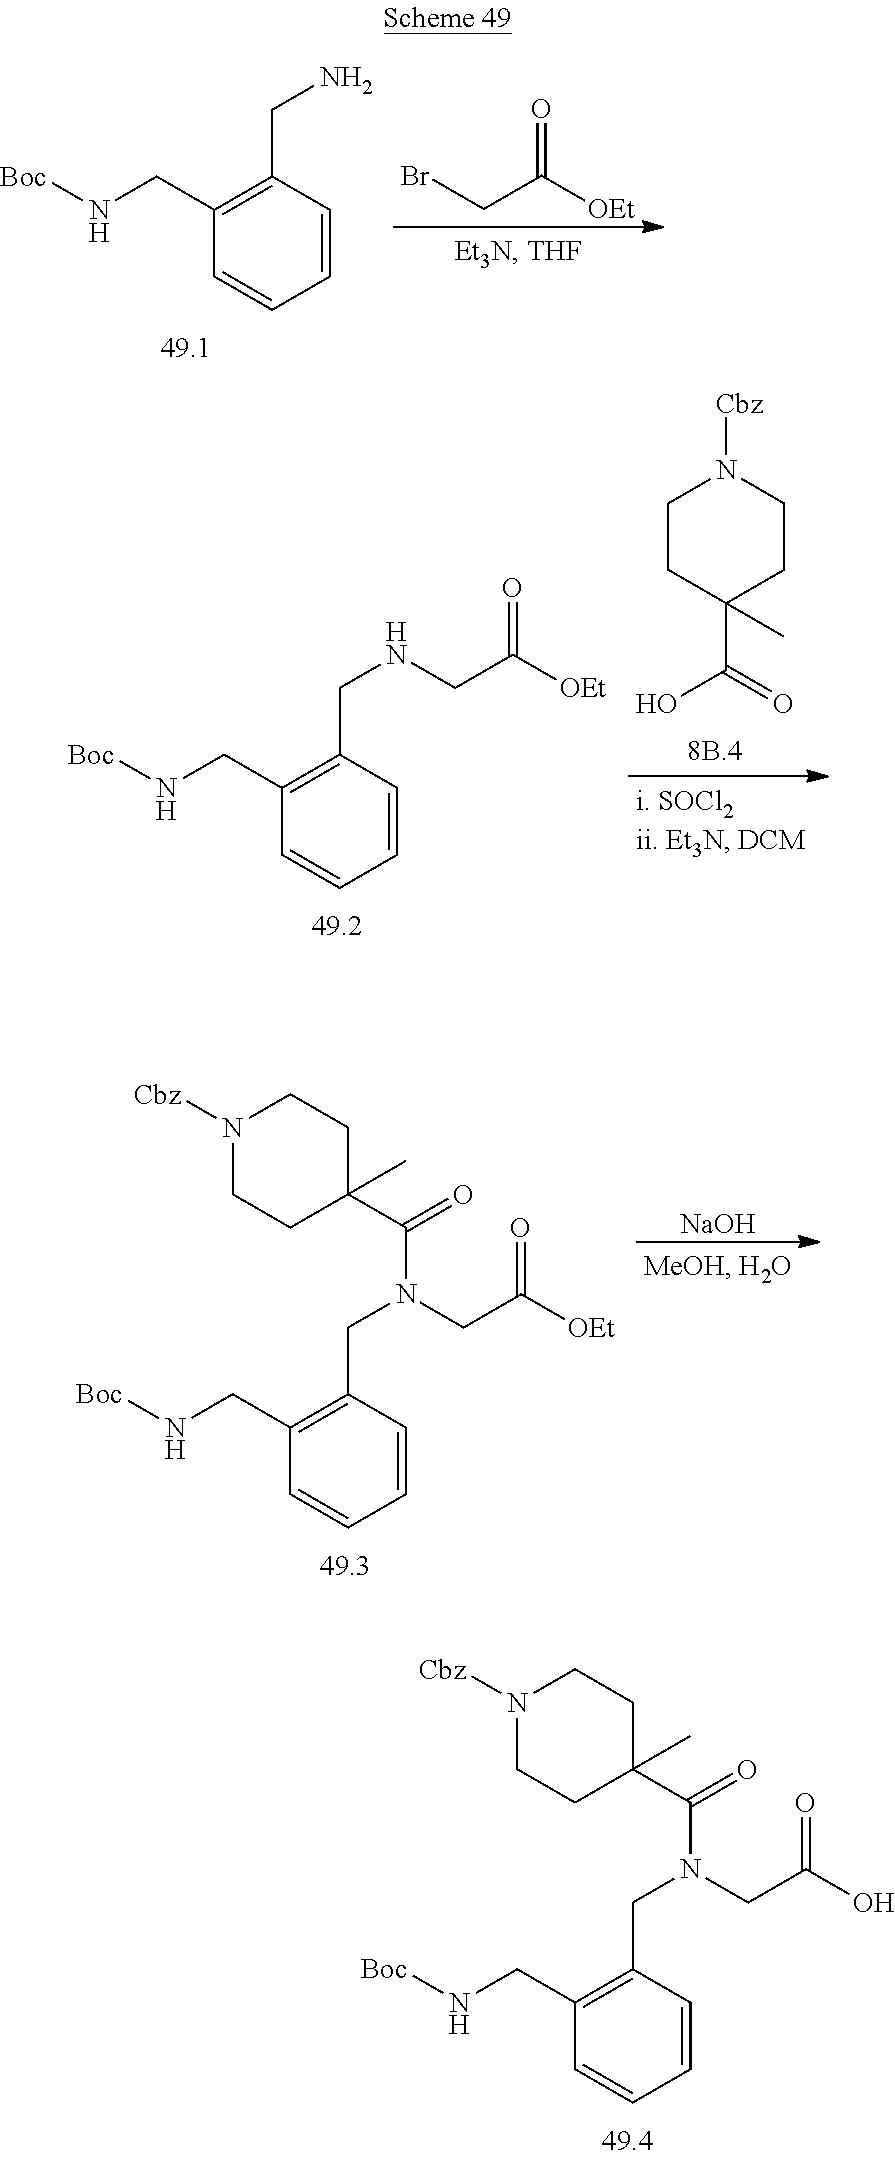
C1(CN[Boc])=C(CN(CC(=O)O)C(C2(C)CCN([Cbz])CC2)=O)C=CC=C1.C1(CN[Boc])=C(CN)C=CC=C1.BrCC([OEt])=O.C1(CN[Boc])=C(CNCC(=O)[OEt])C=CC=C1.C1CC(C(=O)O)(C)CCN1[Cbz].C1(CN[Boc])=C(CN(CC(=O)[OEt])C(C2(C)CCN([Cbz])CC2)=O)C=CC=C1.[NaOH]
